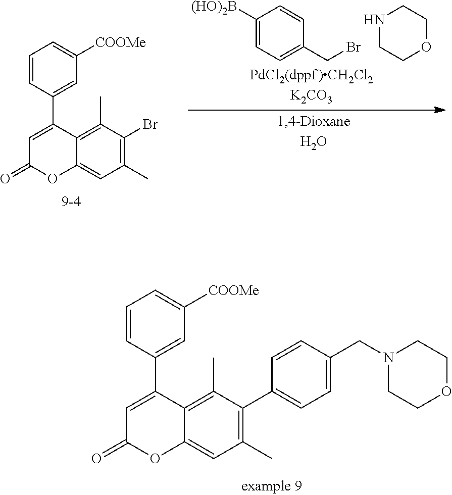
C1(C)=C(C2=CC=C(CN3CCOCC3)C=C2)C(C)=C2C(=C1)OC(=O)C=C2C1=CC([COOMe])=CC=C1.C1([(HO)2B])=CC=C(CBr)C=C1.N1CCOCC1.C1(C)=C(Br)C(C)=C2C(=C1)OC(=O)C=C2C1=CC([COOMe])=CC=C1
